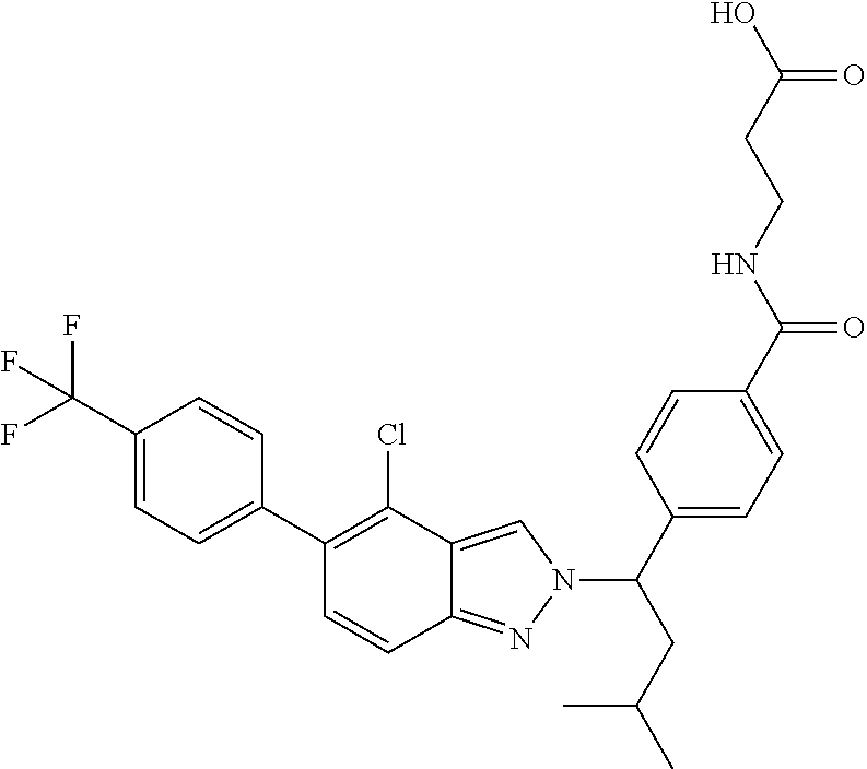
C1(C(F)(F)F)=CC=C(C2=C(Cl)C3=CN(C(C4=CC=C(C(NCCC(O)=O)=O)C=C4)CC(C)C)N=C3C=C2)C=C1
